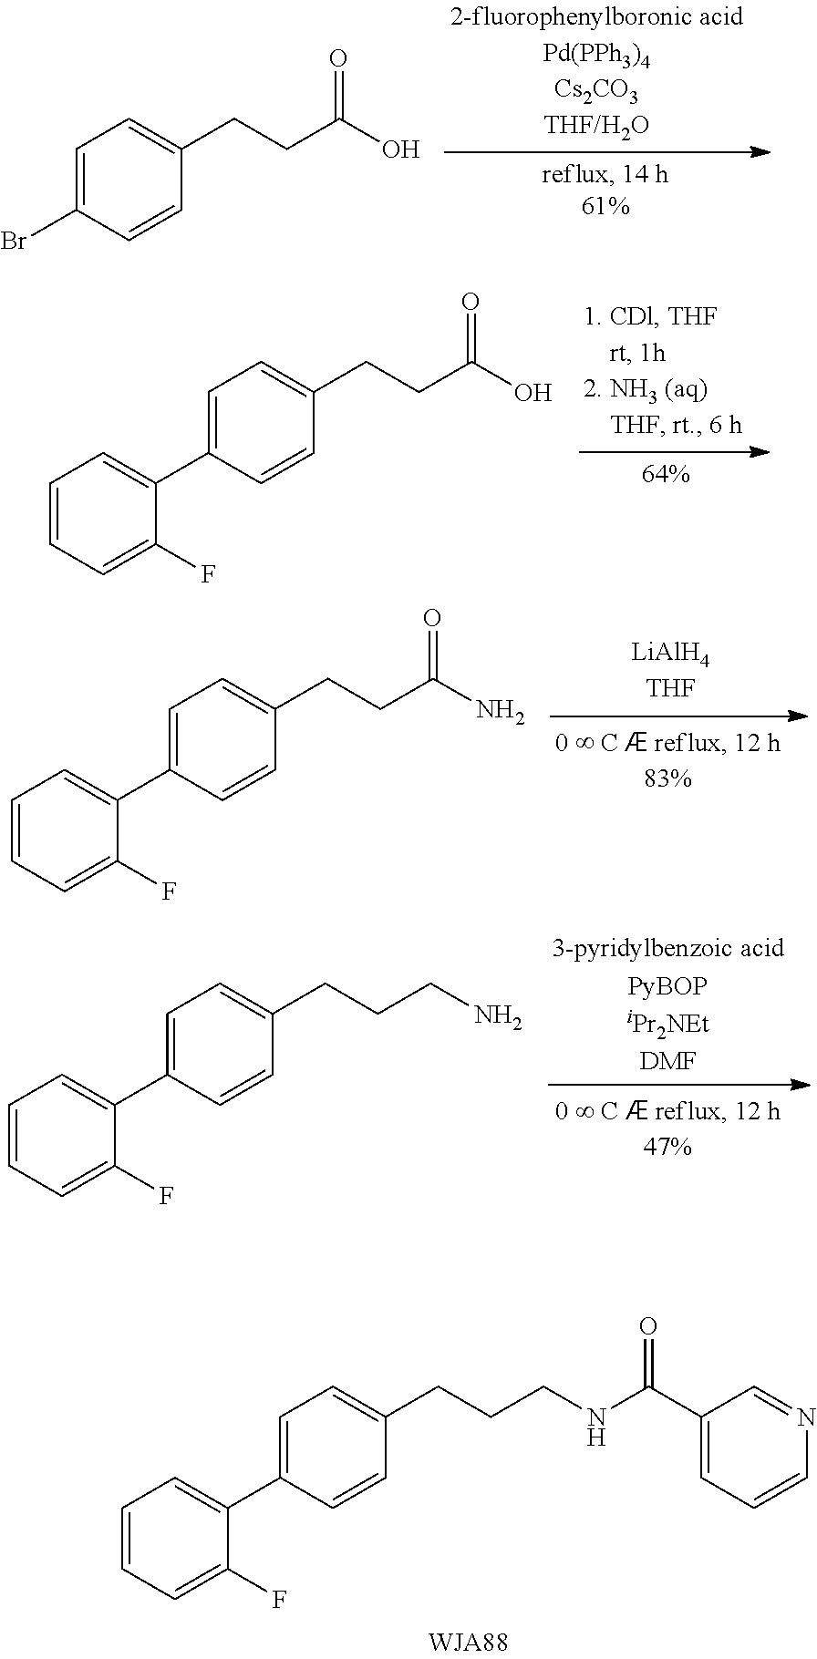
C1=CC=C(F)C(C2=CC=C(CCCNC(C3=CC=CN=C3)=O)C=C2)=C1.C1=C(Br)C=CC(CCC(O)=O)=C1.C1=CC=C(F)C(C2=CC=C(CCC(O)=O)C=C2)=C1.C1=CC=C(F)C(C2=CC=C(CCC(N)=O)C=C2)=C1.C1=CC=C(F)C(C2=CC=C(CCCN)C=C2)=C1
